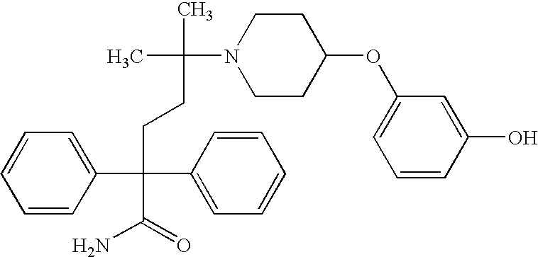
C1=CC(C(CCC(C)(C)N2CCC(OC3=CC=CC(O)=C3)CC2)(C2=CC=CC=C2)C(=O)N)=CC=C1
